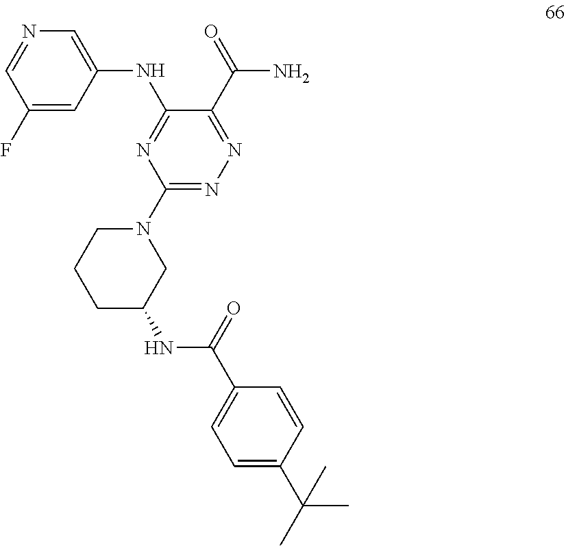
N1(C2=NN=C(C(=O)N)C(NC3=CN=CC(F)=C3)=N2)CCCC(NC(C2=CC=C(C(C)(C)C)C=C2)=O)C1
